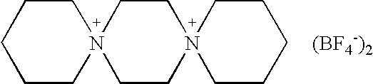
[(BF4-)2].N12(CCN3(CC1)CCCCC3)CCCCC2
